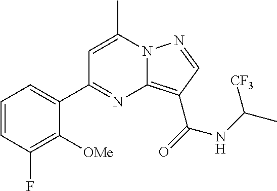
C1=C(C)N2C(=C(C(=O)NC(C)[CF3])C=N2)N=C1C1=CC=CC(F)=C1[OMe]
